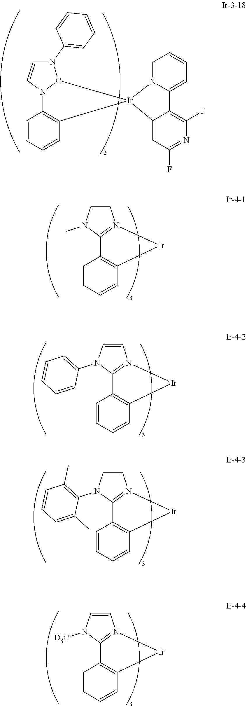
N1(C2=CC=CC=C2)C=CN2C1[Ir]1(C3=C2C=CC=C3)N2=CC=CC=C2C2=C(F)N=C(F)C=C12.C1=CN(C)C2=N1[Ir]C1=C2C=CC=C1.C1=CN(C2=CC=CC=C2)C2=N1[Ir]C1=C2C=CC=C1.C1=CN(C2=C(C)C=CC=C2C)C2=N1[Ir]C1=C2C=CC=C1.C1=CN([D3C])C2=N1[Ir]C1=C2C=CC=C1
